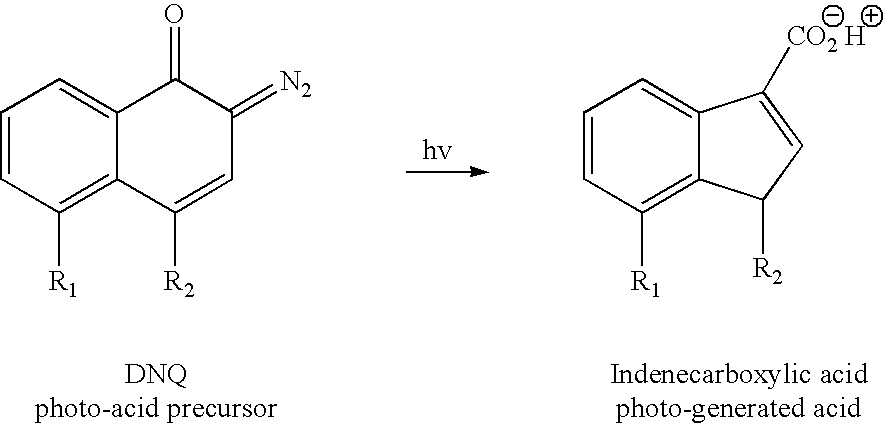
C1=CC([R1])=C2C(=C1)C([CO2 H])=CC2[R2].C1=CC([R1])=C2C(=C1)C(=O)C(=[N2])C=C2[R2]
